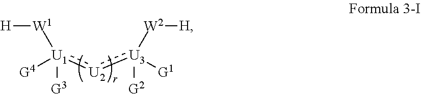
[H][W1][U1]([G3])([G4]):[U2]:[U3]([W2][H])([G1])[G2]
